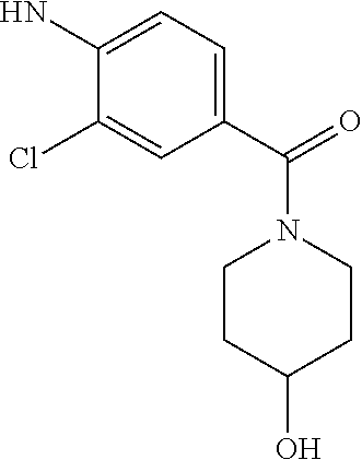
C1(C(=O)N2CCC(O)CC2)=CC=C(N)C(Cl)=C1
